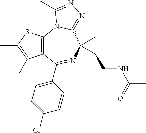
C12=C(N3C(=NN=C3C)C3(N=C1C1=CC=C(Cl)C=C1)C(CNC(=O)C)C3)SC(C)=C2C
